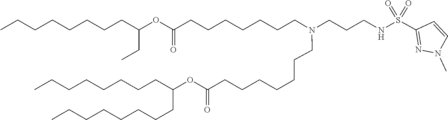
C(CCCC(CCCCCCCC)OC(=O)CCCCCCCN(CCCNS(=O)(=O)C1=NN(C)C=C1)CCCCCCCC(OC(CC)CCCCCCCC)=O)CCCC
